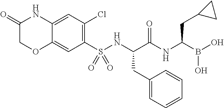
C12=CC(Cl)=C(S(NC(C(NC(B(O)O)CC3CC3)=O)CC3=CC=CC=C3)(=O)=O)C=C1OCC(=O)N2
